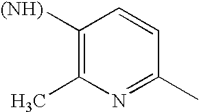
C1([(NH)])=C(C)N=C(C)C=C1
